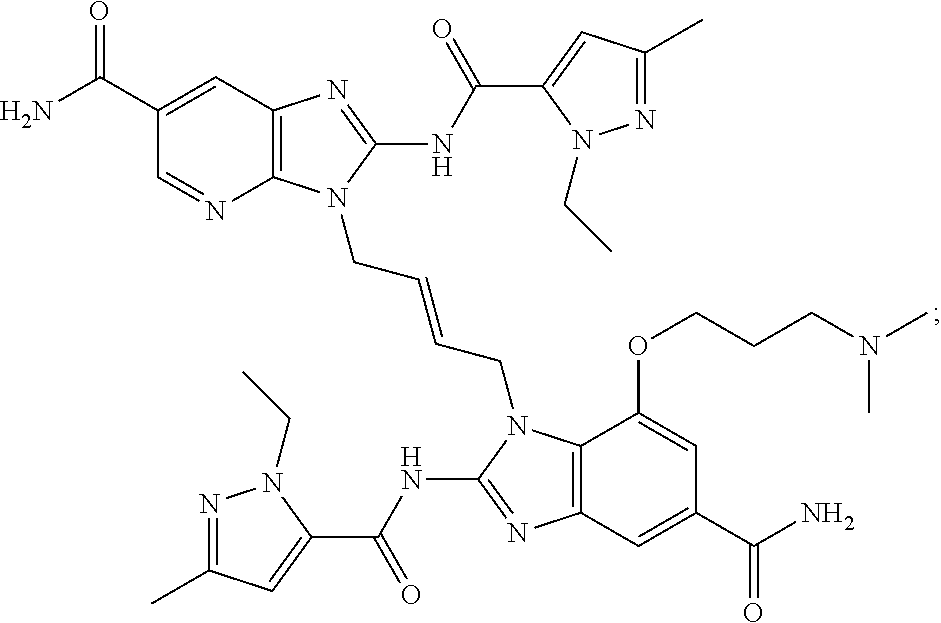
C12=C(N=C(NC(C3=CC(C)=NN3CC)=O)N1CC=CCN1C3=C(N=C1NC(C1=CC(C)=NN1CC)=O)C=C(C(=O)N)C=C3OCCCN(C)C)C=C(C(=O)N)C=N2
